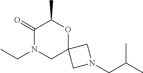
C1(=O)N(CC)CC2(OC1C)CN(CC(C)C)C2
